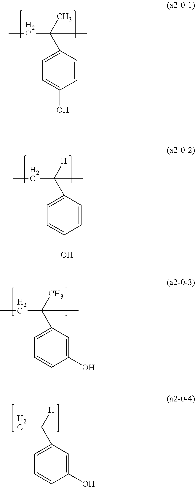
C1=CC(C(C)(C)CC)=CC=C1O.C1=CC(C([H])(C)CC)=CC=C1O.C1(O)=CC(C(C)(C)CC)=CC=C1.C1(O)=CC(C([H])(C)CC)=CC=C1
